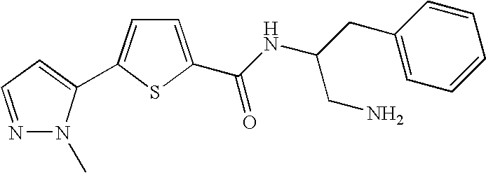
N1=CC=C(C2=CC=C(C(NC(CC3=CC=CC=C3)CN)=O)S2)N1C
